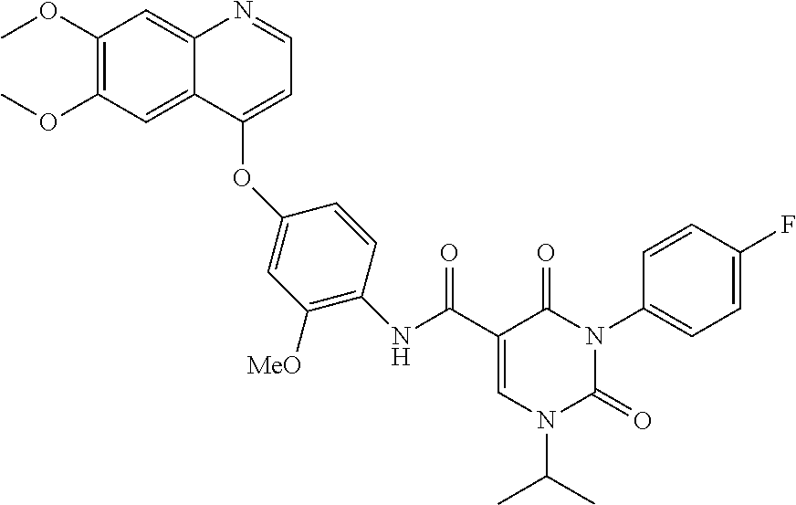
C1(OC)=C(OC)C=C2C(=C1)N=CC=C2OC1=CC([MeO])=C(NC(C2=CN(C(C)C)C(=O)N(C3=CC=C(F)C=C3)C2=O)=O)C=C1
